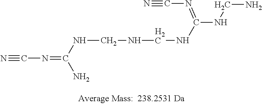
N#CN=C(N)NCNCNC(NCN)=NC#N
